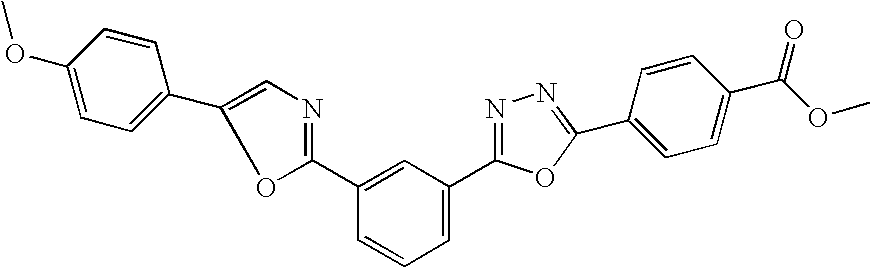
C1(OC)=CC=C(C2=CN=C(C3=CC(C4=NN=C(C5=CC=C(C(OC)=O)C=C5)O4)=CC=C3)O2)C=C1
